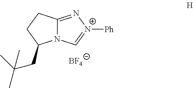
N12C(=N[N+]([Ph])=C1)CCC2CC(C)(C)C.[BF4]
